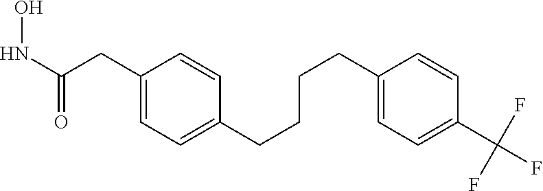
C1(CC(NO)=O)=CC=C(CCCCC2=CC=C(C(F)(F)F)C=C2)C=C1
